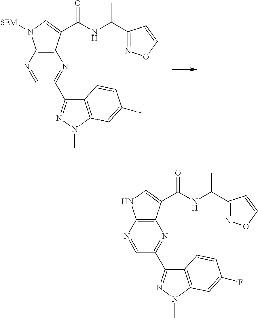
C(C1=NOC=C1)(C)NC(=O)C1=CN([SEM])C2=C1N=C(C1=NN(C)C3=C1C=CC(F)=C3)C=N2.C(C1=NOC=C1)(C)NC(=O)C1=CNC2=C1N=C(C1=NN(C)C3=C1C=CC(F)=C3)C=N2
